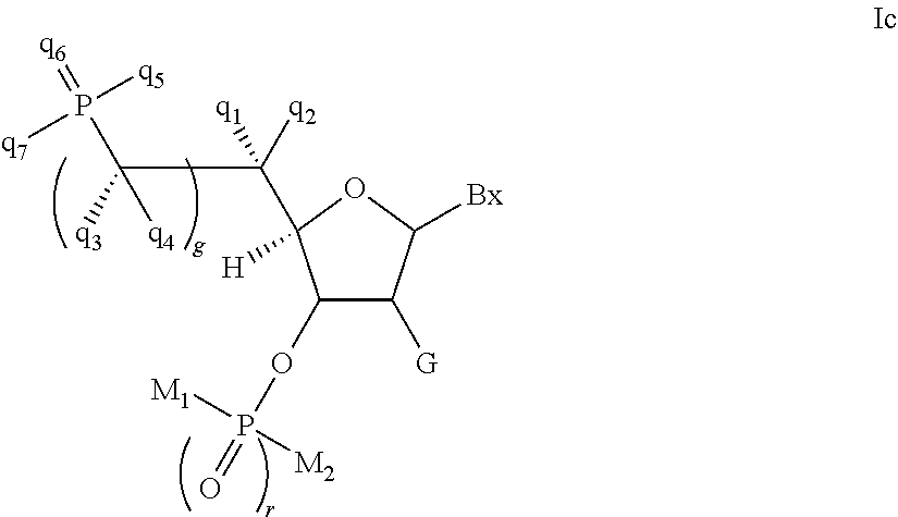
C1(OP(=O)([M2])[M1])C([G])C([Bx])OC1([H])C(C(P(=[q6])([q5])[q7])([q3])[q4])([q1])[q2]
